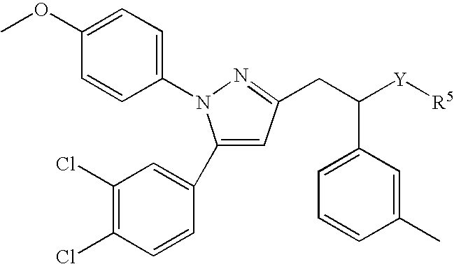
C1(C2=CC(Cl)=C(Cl)C=C2)=CC(CC(C2=CC=CC(C)=C2)[Y][R5])=NN1C1=CC=C(OC)C=C1
